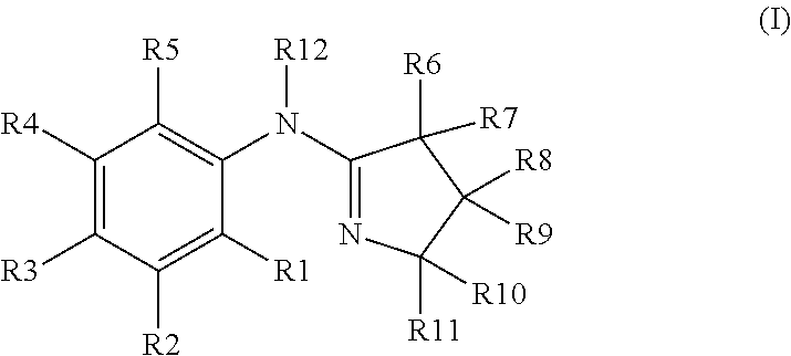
C1([R4])=C([R3])C([R2])=C([R1])C(N(C2=NC([R11])([R10])C([R8])([R9])C2([R6])[R7])[R12])=C1[R5]
